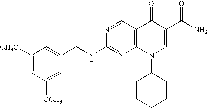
C1(CNC2=NC3=C(C=N2)C(=O)C(C(N)=O)=CN3C2CCCCC2)=CC([CH3O])=CC([OCH3])=C1
